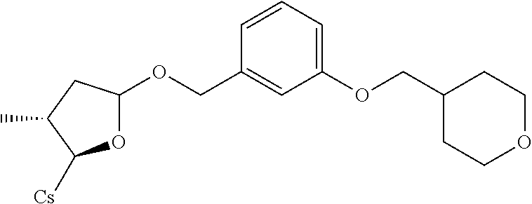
O1C(OCC2=CC(OCC3CCOCC3)=CC=C2)CC(C)C1[Cs]
